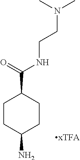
C1CC(N)CCC1C(=O)NCCN(C)C
